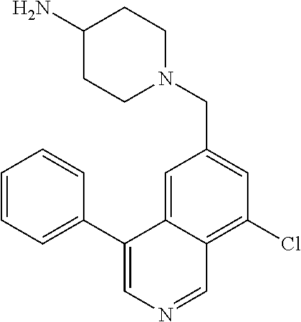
N1(CC2=CC(Cl)=C3C(=C2)C(C2=CC=CC=C2)=CN=C3)CCC(N)CC1
